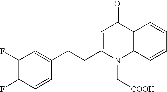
C1(F)=C(F)C=CC(CCC2=CC(=O)C3=C(N2C[COOH])C=CC=C3)=C1
